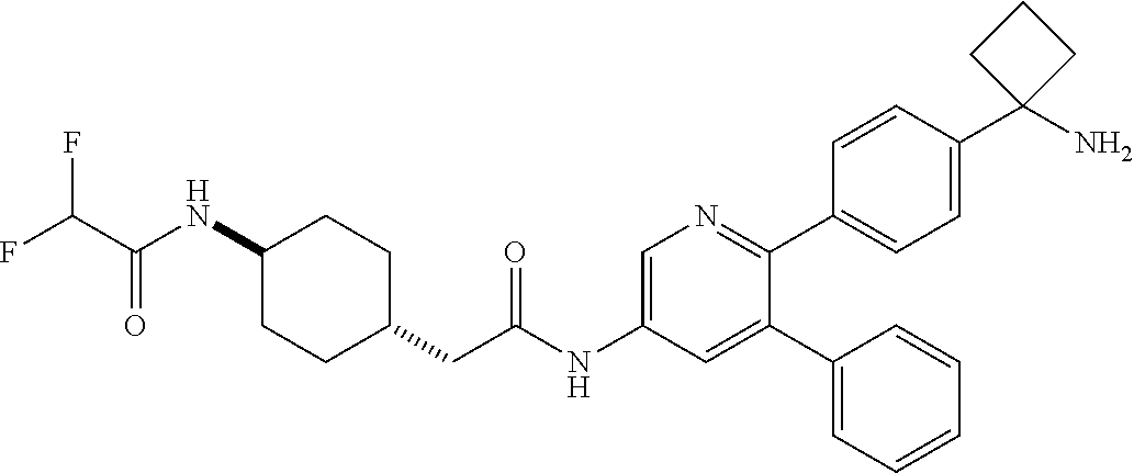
C1(NC(=O)C(F)F)CCC(CC(NC2=CN=C(C3=CC=C(C4(N)CCC4)C=C3)C(C3=CC=CC=C3)=C2)=O)CC1
